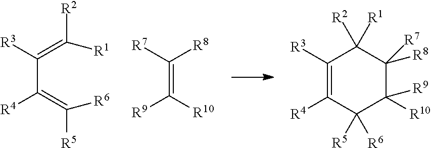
C(C(=C([R6])[R5])[R4])(=C([R1])[R2])[R3].C(=C([R10])[R9])([R7])[R8].C1([R3])=C([R4])C([R5])([R6])C([R10])([R9])C([R7])([R8])C1([R2])[R1]
